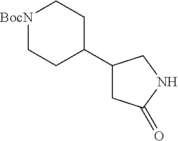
[BocN]1CCC(C2CC(=O)NC2)CC1
